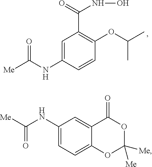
C1=C(NC([Me])=O)C=CC(OC(C)C)=C1C(=O)NO.C1(NC(=O)[Me])=CC=C2C(=C1)C(=O)OC([Me])([Me])O2
